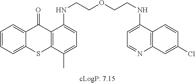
C1=CC=C2C(=C1)C(=O)C1=C(S2)C(C)=CC=C1NCCOCCNC1=CC=NC2=C1C=CC(Cl)=C2
